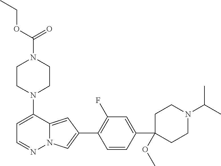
N1(C2=CC=NN3C2=CC(C2=C(F)C=C(C4(OC)CCN(C(C)C)CC4)C=C2)=C3)CCN(C(=O)OCC)CC1
